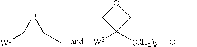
C1([W2])([(CH2)k1]OC)COC1.C1([W2])C(C)O1
